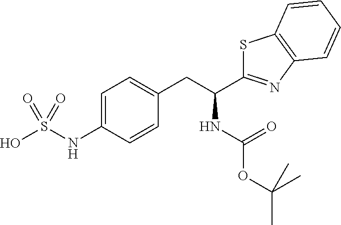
C1=C(NS(O)(=O)=O)C=CC(CC(C2=NC3=C(S2)C=CC=C3)NC(=O)OC(C)(C)C)=C1
